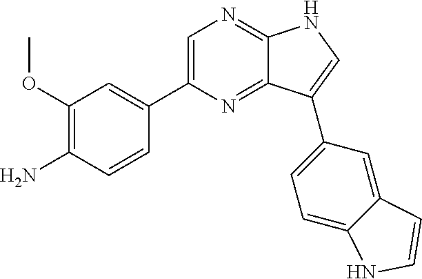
C1=C(C2=CC(OC)=C(N)C=C2)N=C2C(=N1)NC=C2C1=CC=C2C(=C1)C=CN2
